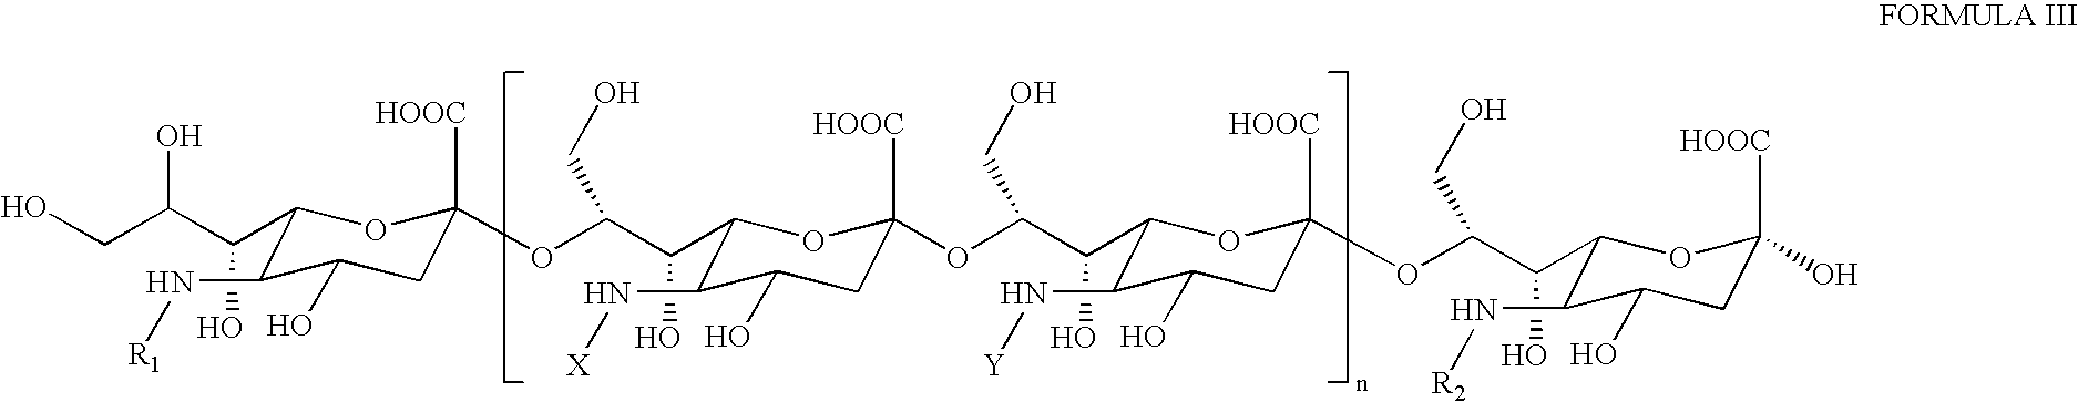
C(O)(C(OC1([HOOC])CC(O)C(N[R1])C(C(O)C(CO)O)O1)CO)C1C(N[X])C(O)CC([HOOC])(OC(C(O)C2C(N[Y])C(O)CC([HOOC])(OC(C(O)C3C(N[R2])C(O)CC([HOOC])(O)O3)CO)O2)CO)O1
